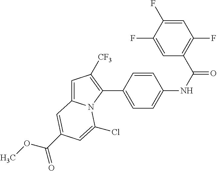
C1(C2=CC=C(NC(=O)C3=C(F)C=C(F)C(F)=C3)C=C2)=C([CF3])C=C2N1C(Cl)=CC(C(OC)=O)=C2
